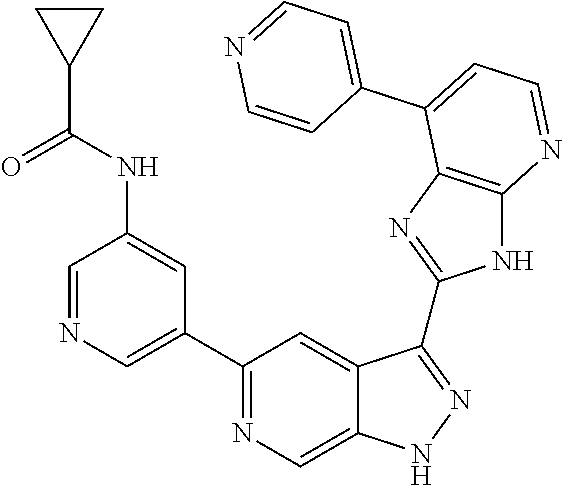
C1=NC=C(C2=NC=C3C(=C2)C(C2=NC4=C(N2)N=CC=C4C2=CC=NC=C2)=NN3)C=C1NC(C1CC1)=O
